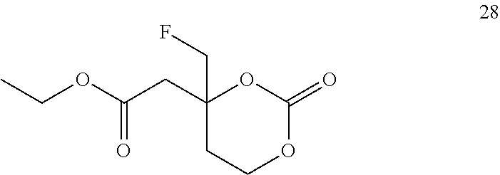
C1(CC(OCC)=O)(CF)CCOC(=O)O1
